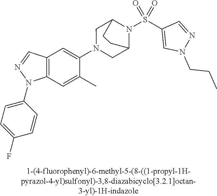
N1(C2=CC3=C(C=C2C)N(C2=CC=C(F)C=C2)N=C3)CC2N(S(C3=CN(CCC)N=C3)(=O)=O)C(C1)CC2
